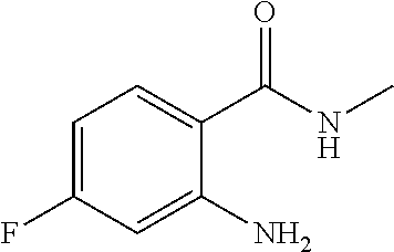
C1=C(F)C=C(N)C(C(NC)=O)=C1
